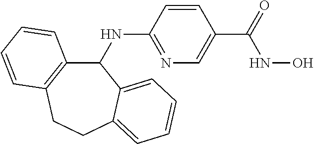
C1(NC2=NC=C(C(=O)NO)C=C2)C2=C(CCC3=CC=CC=C13)C=CC=C2
